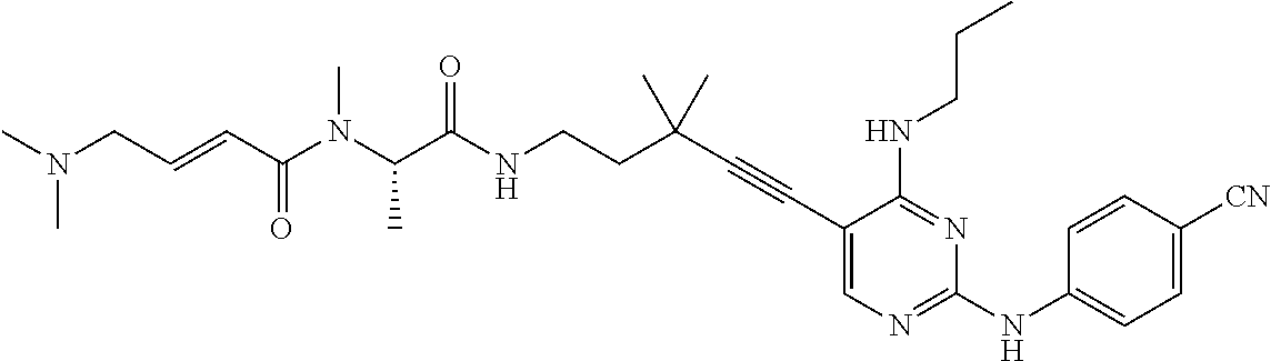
C(NCCC(C#CC1=CN=C(NC2=CC=C([CN])C=C2)N=C1NCCC)(C)C)(=O)C(N(C)C(C=CCN(C)C)=O)C
